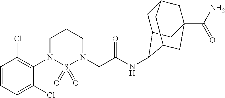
C1=CC=C(Cl)C(N2S(=O)(=O)N(CC(NC3C4CC5CC(C(N)=O)(CC3C5)C4)=O)CCC2)=C1Cl
